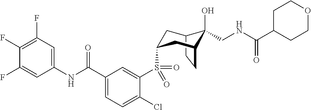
C12CCC(CC(S(C3=CC(C(NC4=CC(F)=C(F)C(F)=C4)=O)=CC=C3Cl)(=O)=O)C1)C2(O)CNC(C1CCOCC1)=O
